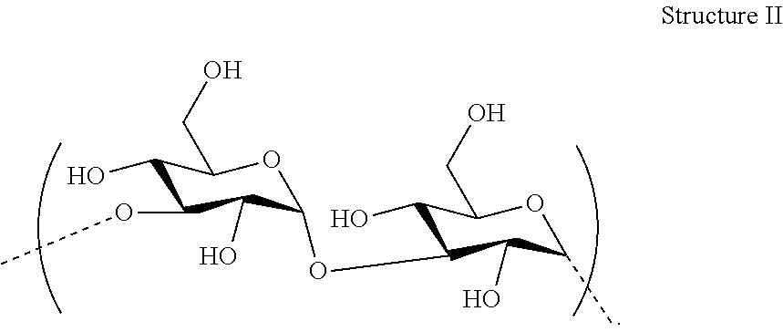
C1(OC2C(O)C(CO)OC(C)C2O)OC(CO)C(O)C(OC)C1O
